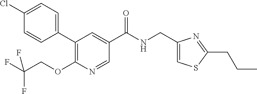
C1(Cl)=CC=C(C2=C(OCC(F)(F)F)N=CC(C(NCC3=CSC(CCC)=N3)=O)=C2)C=C1
